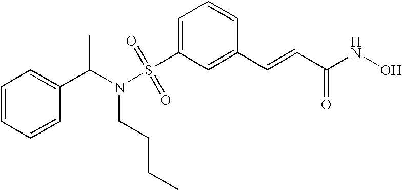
S(C1=CC=CC(C=CC(NO)=O)=C1)(N(C(C1=CC=CC=C1)C)CCCC)(=O)=O
